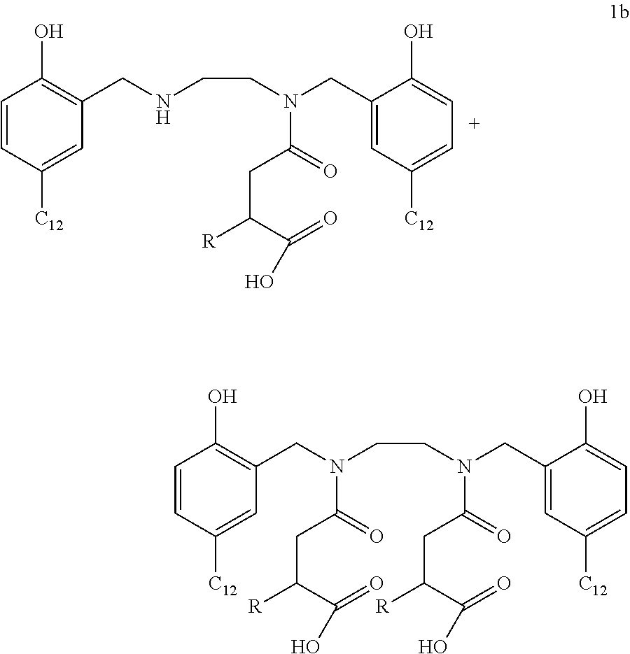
C1=CC([C12])=CC(CN(CCN(CC2=CC([C12])=CC=C2O)C(=O)CC([R])C(=O)O)C(=O)CC([R])C(=O)O)=C1O.C1=CC([C12])=CC(CNCCN(CC2=CC([C12])=CC=C2O)C(=O)CC([R])C(=O)O)=C1O
